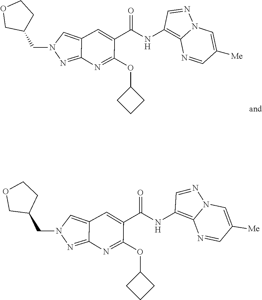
N1(CC2CCOC2)N=C2C(=C1)C=C(C(NC1=C3N(N=C1)C=C([Me])C=N3)=O)C(OC1CCC1)=N2.N1(CC2CCOC2)N=C2C(=C1)C=C(C(NC1=C3N(N=C1)C=C([Me])C=N3)=O)C(OC1CCC1)=N2
